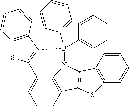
C1=CC2=C3C(=C1)C1=N(B(C4=CC=CC=C4)(C4=CC=CC=C4)N3C3=C2SC2=C3C=CC=C2)C2=C(S1)C=CC=C2
